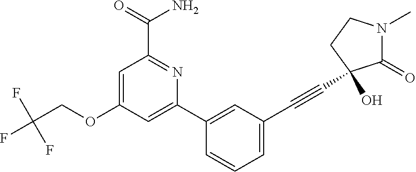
C1(OCC(F)(F)F)=CC(C(=O)N)=NC(C2=CC(C#CC3(O)C(=O)N(C)CC3)=CC=C2)=C1
